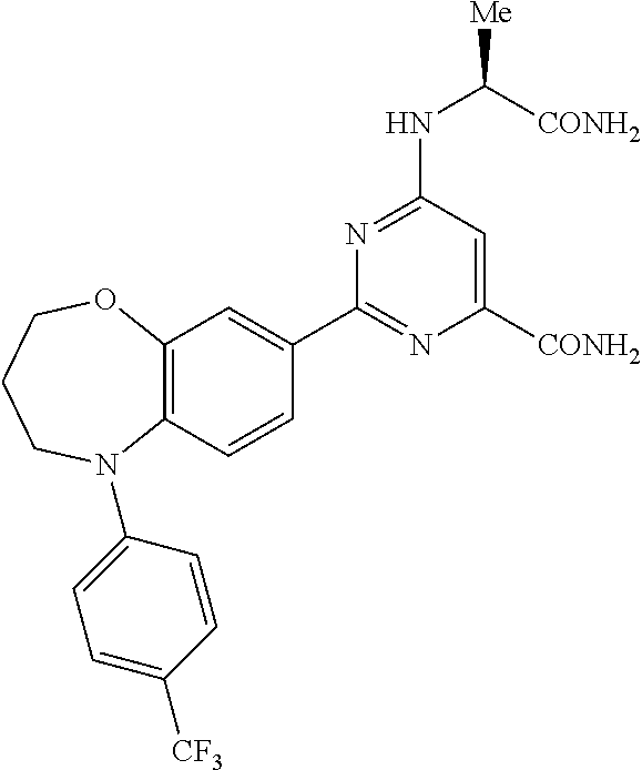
C12=C(C=CC(C3=NC([CONH2])=CC(NC([Me])[CONH2])=N3)=C1)N(C1=CC=C([CF3])C=C1)CCCO2
